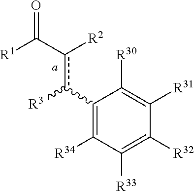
C1(c(c(C([R1])=O)[R2])[R3])=C([R34])C([R33])=C([R32])C([R31])=C1[R30]
